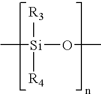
[R3][Si](OC)(C)[R4]
